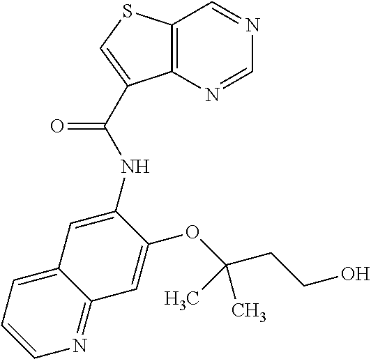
N1=CN=CC2=C1C(C(=O)NC1=CC3=CC=CN=C3C=C1OC(CCO)(C)C)=CS2
